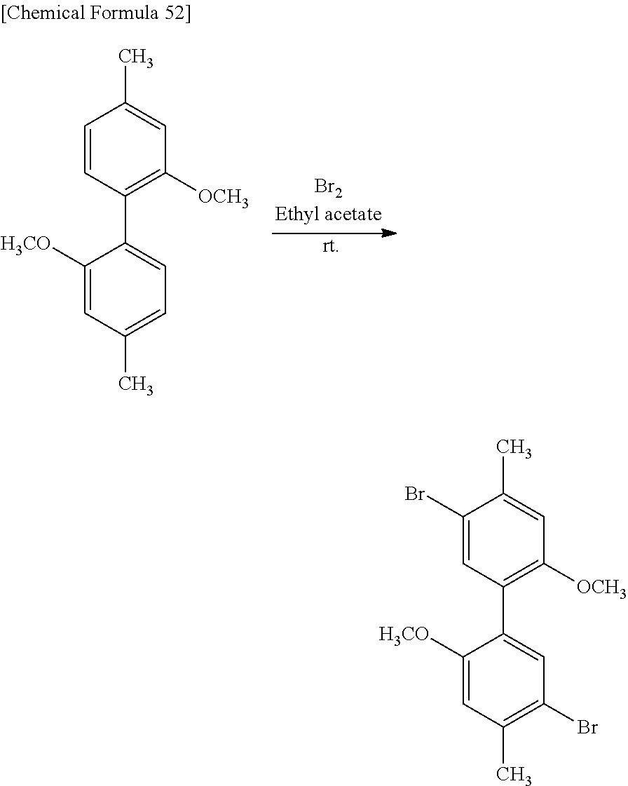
C1=CC(C2=CC=C(C)C=C2[H3CO])=C([OCH3])C=C1C.C1(Br)=CC(C2=CC(Br)=C(C)C=C2[H3CO])=C([OCH3])C=C1C
